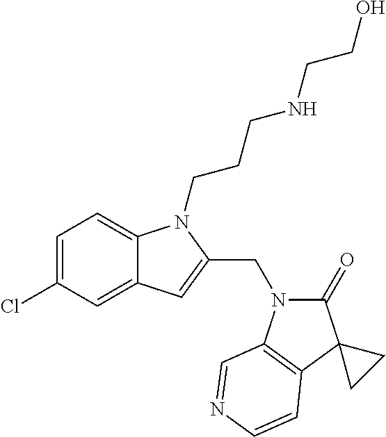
C1=C(Cl)C=C2C(=C1)N(CCCNCCO)C(CN1C(=O)C3(C4=C1C=NC=C4)CC3)=C2
